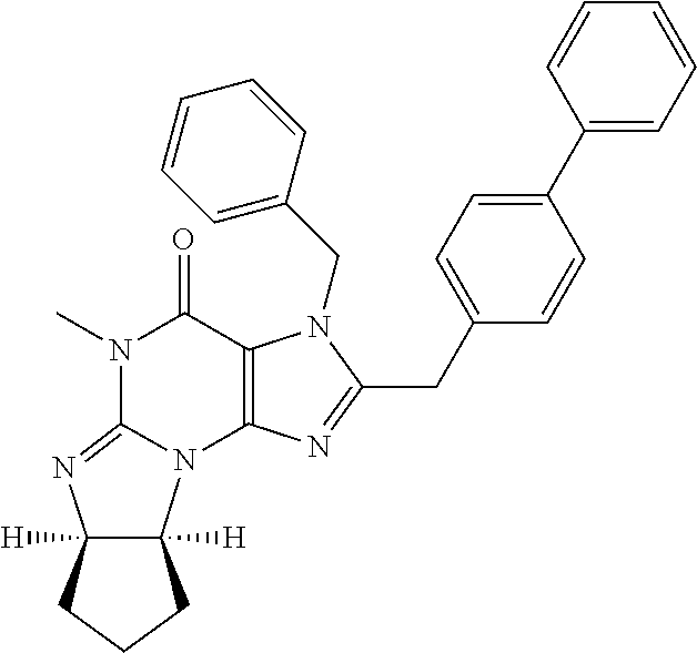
N1(C)C(=O)C2=C(N=C(CC3=CC=C(C4=CC=CC=C4)C=C3)N2CC2=CC=CC=C2)N2C3([H])C([H])(N=C12)CCC3
